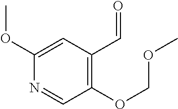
C1(OCOC)=C(C=O)C=C(OC)N=C1
